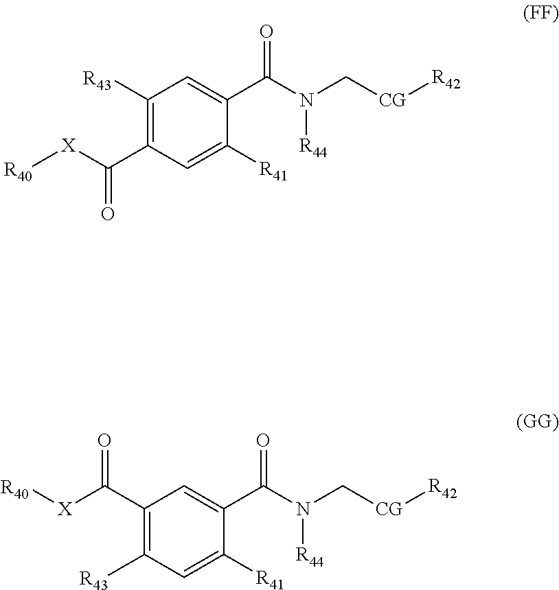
C1([R43])=C(C([X][R40])=O)C=C([R41])C(C(N(C[CG][R42])[R44])=O)=C1.C1(C([X][R40])=O)=C([R43])C=C([R41])C(C(N(C[CG][R42])[R44])=O)=C1
